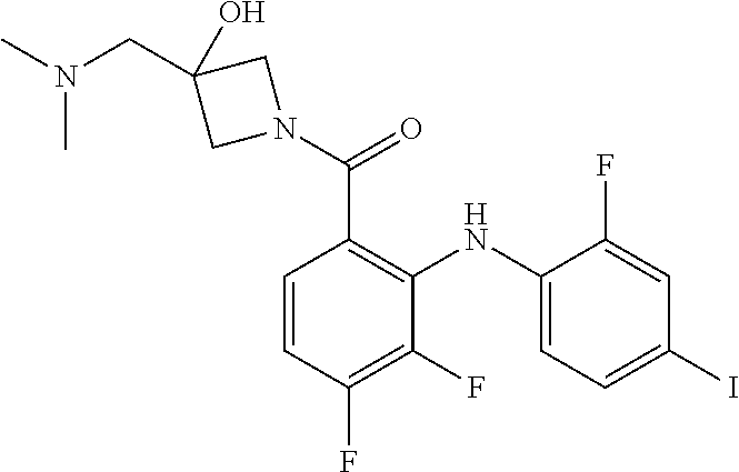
C1=C(F)C(NC2=C(C(=O)N3CC(CN(C)C)(O)C3)C=CC(F)=C2F)=CC=C1I
